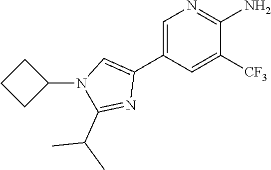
C1=C(C2=CN(C3CCC3)C(C(C)C)=N2)C=C([CF3])C(N)=N1
